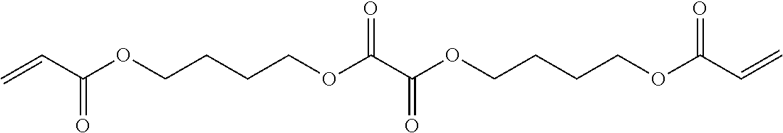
C=CC(OCCCCOC(C(OCCCCOC(C=C)=O)=O)=O)=O
